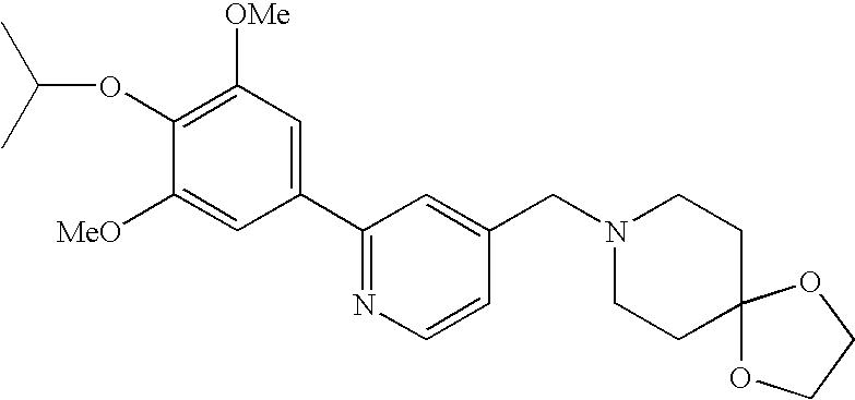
C1(OC(C)C)=C([OMe])C=C(C2=NC=CC(CN3CCC4(CC3)OCCO4)=C2)C=C1[MeO]
